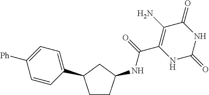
C(C1=C(N)C(=O)NC(=O)N1)(=O)NC1CCC(C2=CC=C([Ph])C=C2)C1
